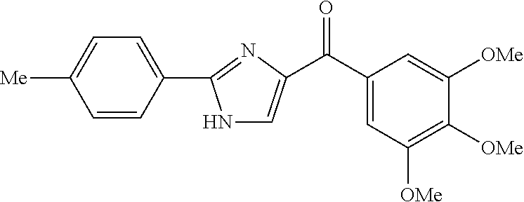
C1(C2=NC(C(=O)C3=CC([OMe])=C([OMe])C([OMe])=C3)=CN2)=CC=C([Me])C=C1
